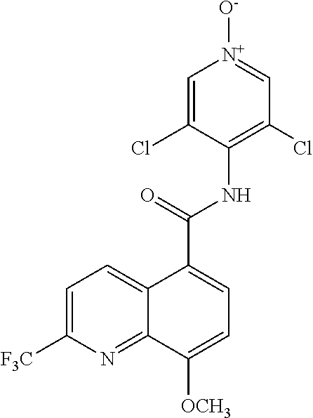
C1=C([F3C])N=C2C(=C1)C(C(NC1=C(Cl)C=[N+]([O-])C=C1Cl)=O)=CC=C2[OCH3]
